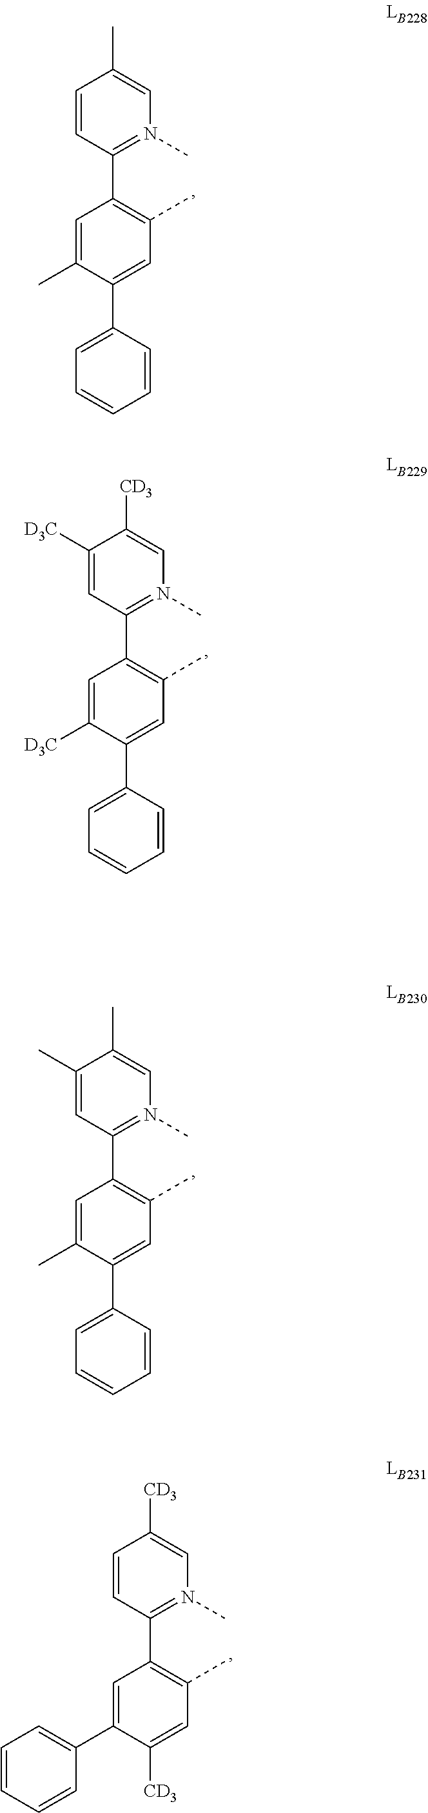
C1(C2=C(C)C=C(C3=CC=CC=C3)C([D3C])=C2)=N(C)C=C([CD3])C([D3C])=C1.C1(C2=C(C)C=C(C3=CC=CC=C3)C(C)=C2)=N(C)C=C(C)C(C)=C1.C1(C2=C(C)C=C([CD3])C(C3=CC=CC=C3)=C2)=N(C)C=C([CD3])C=C1.C1(C2=C(C)C=C(C3=CC=CC=C3)C(C)=C2)=N(C)C=C(C)C=C1
